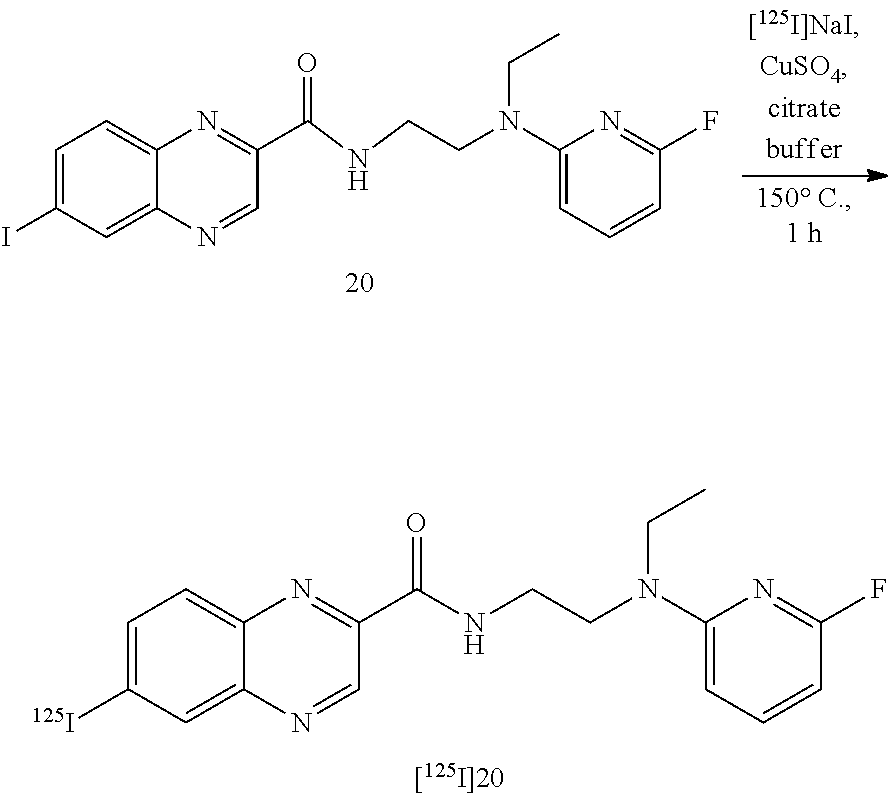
C1=C(I)C=C2C(=C1)N=C(C(NCCN(C1=CC=CC(F)=N1)CC)=O)C=N2.C1=C([125I])C=C2C(=C1)N=C(C(NCCN(C1=CC=CC(F)=N1)CC)=O)C=N2
